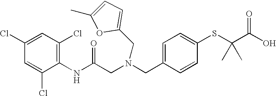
C1=C(CN(CC(NC2=C(Cl)C=C(Cl)C=C2Cl)=O)CC2=CC=C(C)O2)C=CC(SC(C(O)=O)(C)C)=C1
